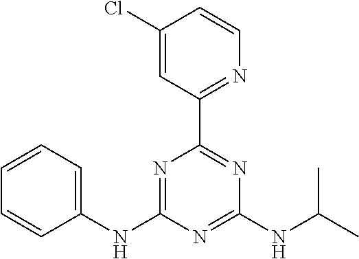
C1(NC2=NC(C3=NC=CC(Cl)=C3)=NC(NC(C)C)=N2)=CC=CC=C1
